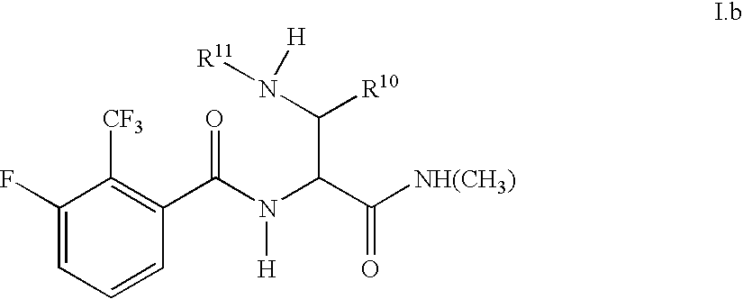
C1(F)=CC=CC(C(N(C(C([NH(CH3)])=O)C(N([R11])[H])[R10])[H])=O)=C1[CF3]
